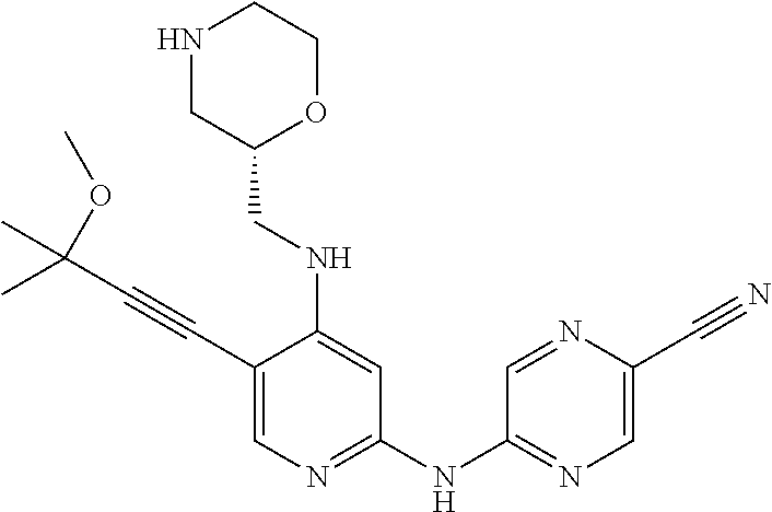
C1(C#CC(C)(C)OC)=CN=C(NC2=NC=C(C#N)N=C2)C=C1NCC1OCCNC1
